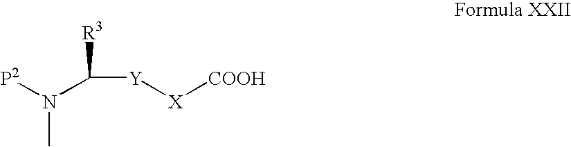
CN([P2])C([R3])[Y][X][COOH]
